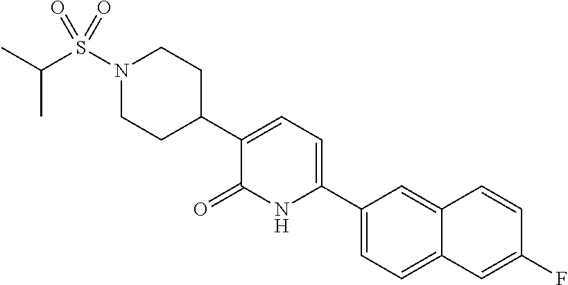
N1(S(C(C)C)(=O)=O)CCC(C2=CC=C(C3=CC=C4C(=C3)C=CC(F)=C4)NC2=O)CC1
